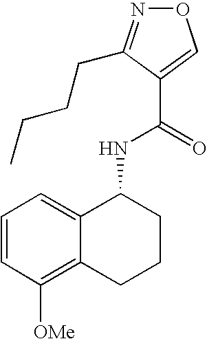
C12=CC=CC([OMe])=C1CCCC2NC(=O)C1=CON=C1CCCC
